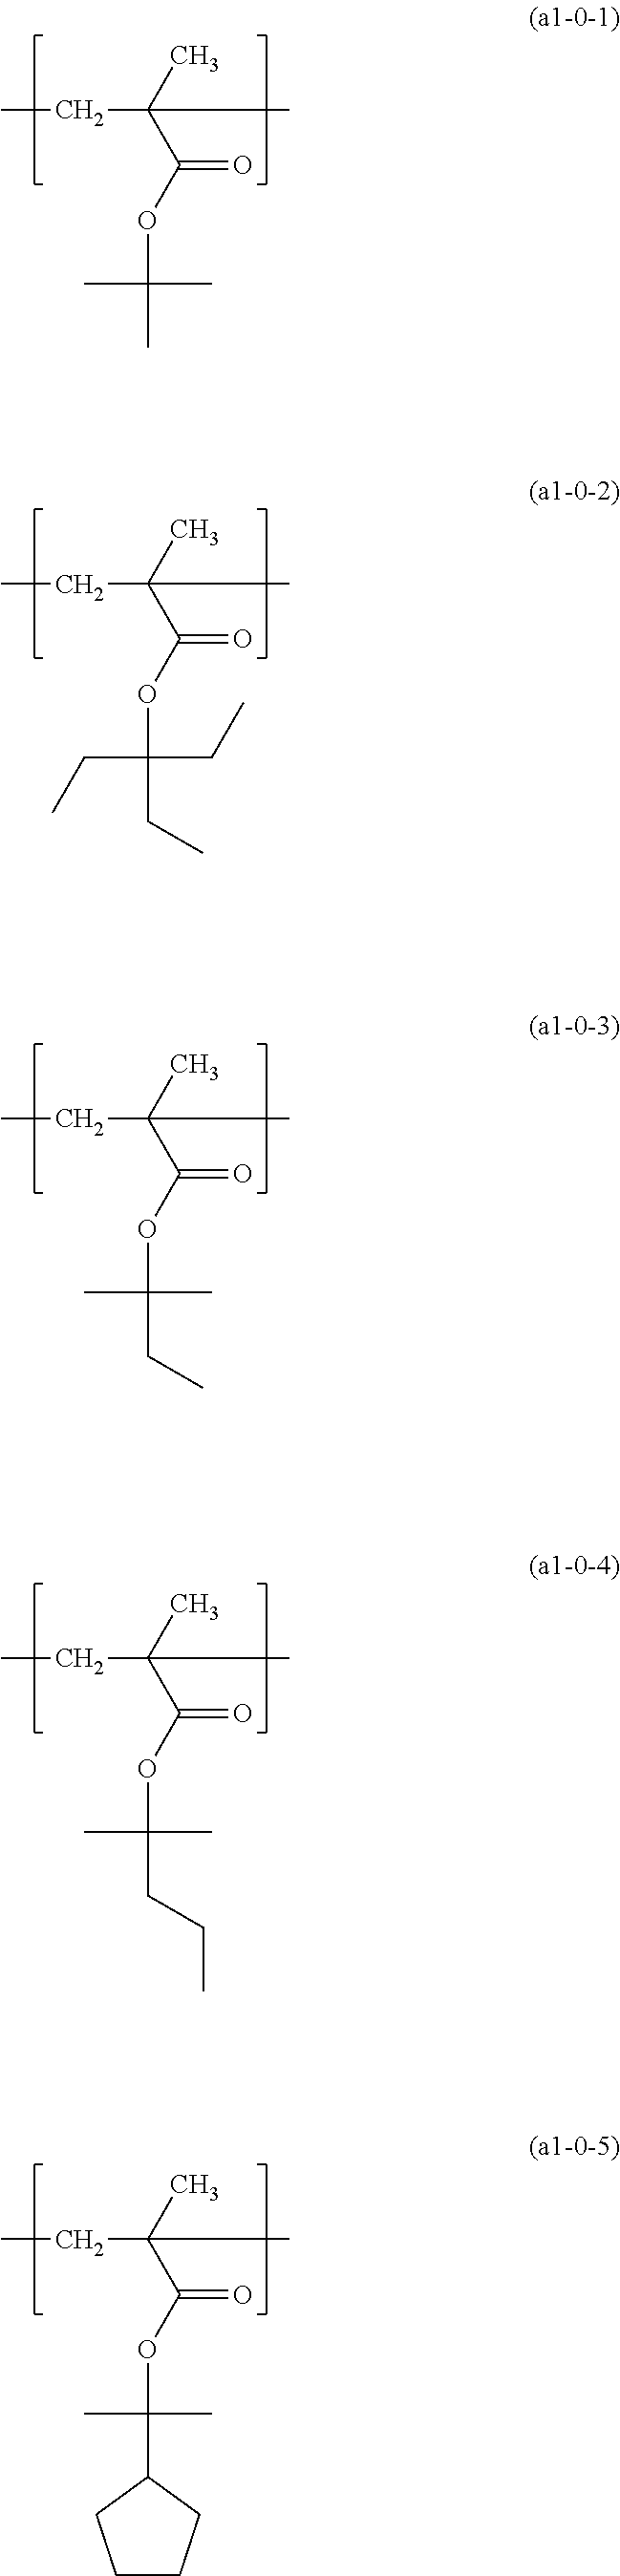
CCC(C(OC(C)(C)C)=O)(C)C.CCC(C(OC(CC)(CC)CC)=O)(C)C.CCC(C(OC(CC)(C)C)=O)(C)C.CCC(C(OC(CCC)(C)C)=O)(C)C.CCC(C(OC(C1CCCC1)(C)C)=O)(C)C
